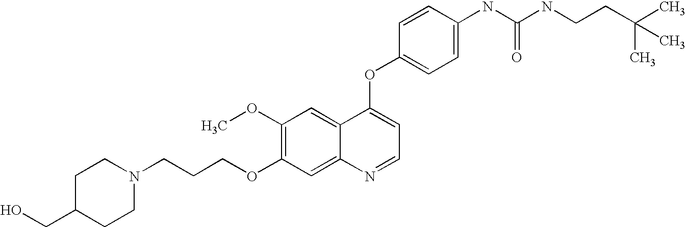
C1=CC(OC2=CC=NC3=CC(OCCCN4CCC(CO)CC4)=C(OC)C=C23)=CC=C1NC(NCCC(C)(C)C)=O
